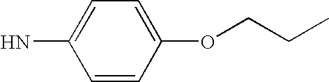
C1=CC(OCCC)=CC=C1N
